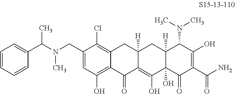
C1(CN(C(C2=CC=CC=C2)C)C)=CC(O)=C2C(=C1Cl)CC1([H])C(=C(O)C3(O)C([H])(C1)C(N(C)C)C(O)=C(C(N)=O)C3=O)C2=O
